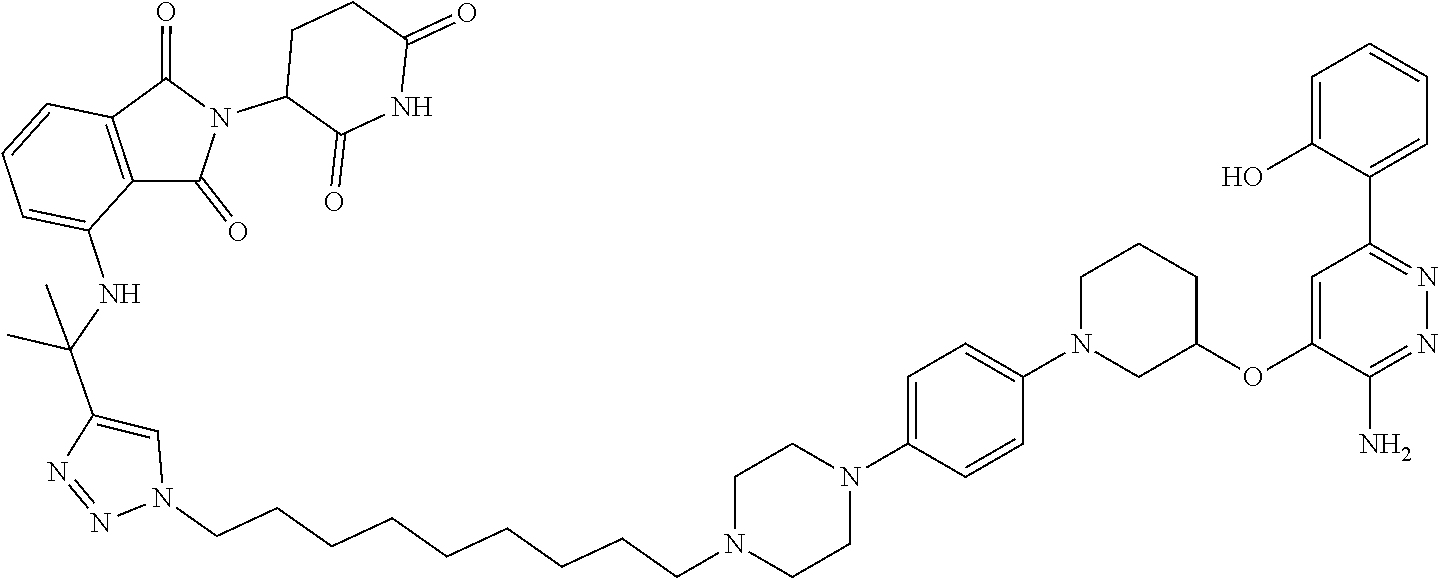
C1CN(C2=CC=C(N3CCN(CCCCCCCCCN4C=C(C(NC5=CC=CC6=C5C(=O)N(C5C(=O)NC(=O)CC5)C6=O)(C)C)N=N4)CC3)C=C2)CC(OC2=CC(C3=CC=CC=C3O)=NN=C2N)C1
